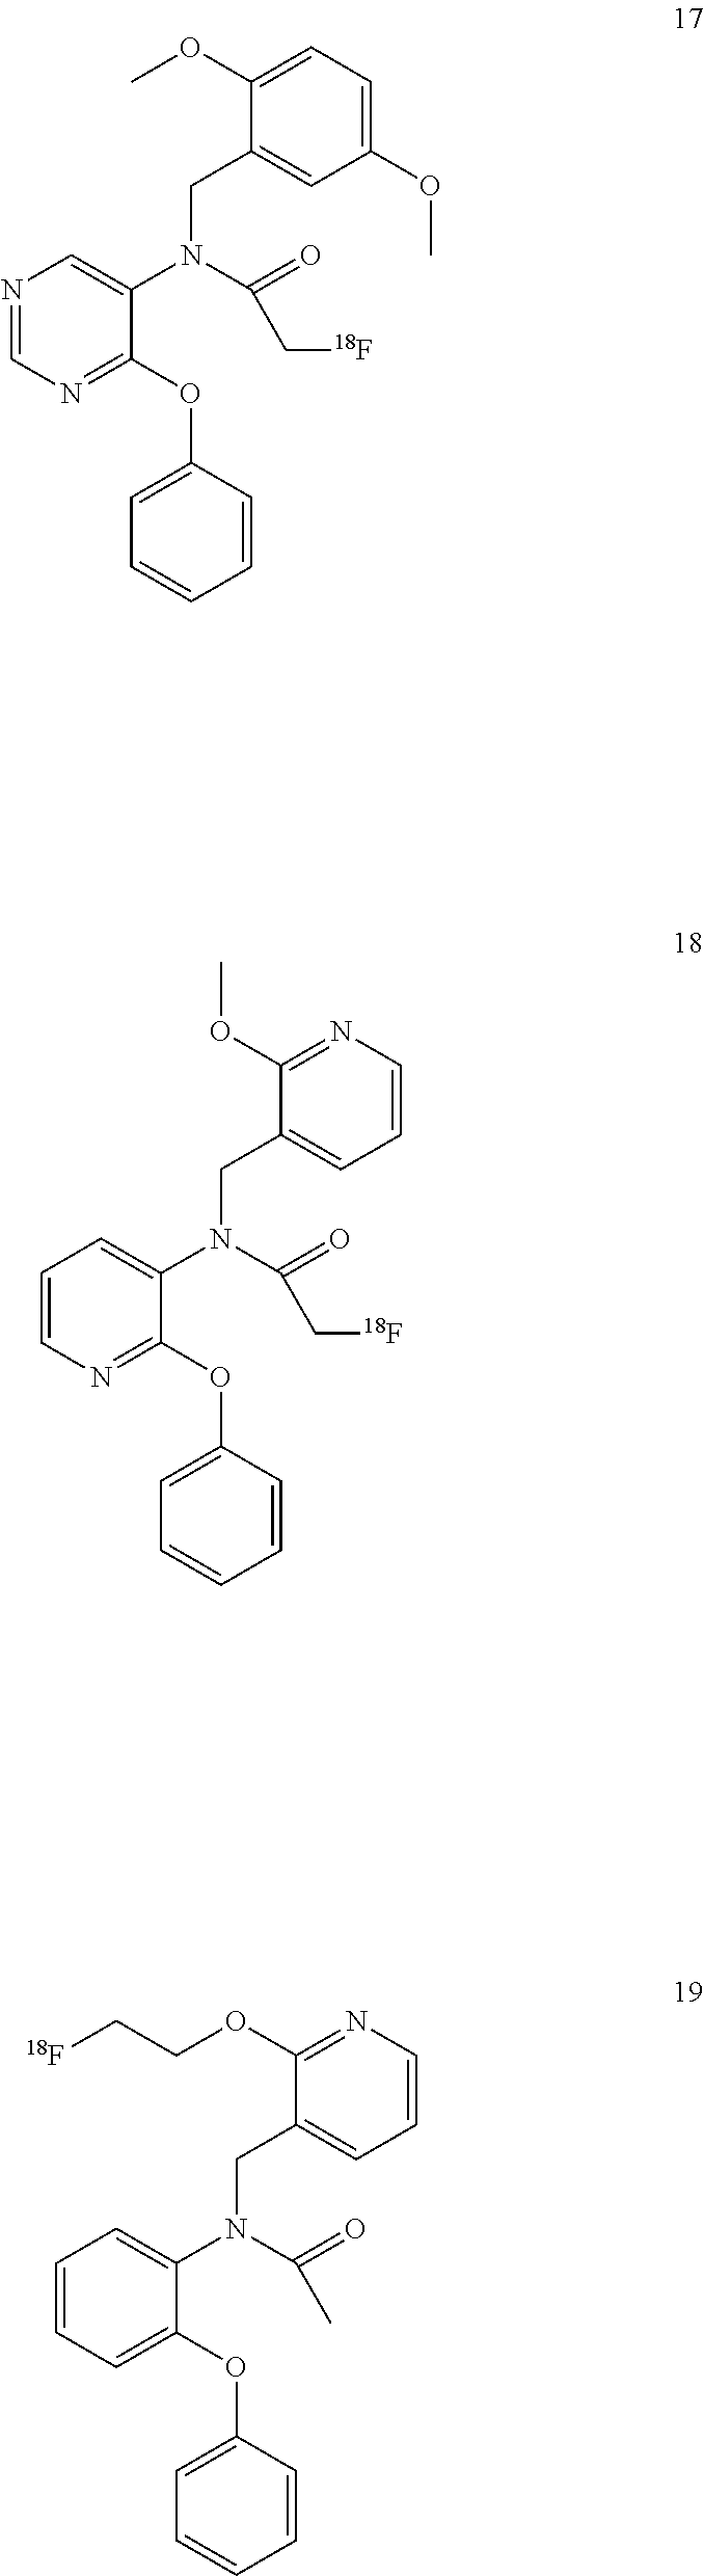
N1=CN=C(OC2=CC=CC=C2)C(N(C(=O)C[18F])CC2=CC(OC)=CC=C2OC)=C1.C1=CN=C(OC2=CC=CC=C2)C(N(C(=O)C[18F])CC2=CC=CN=C2OC)=C1.C1=CC=C(OC2=CC=CC=C2)C(N(C(=O)C)CC2=CC=CN=C2OCC[18F])=C1
